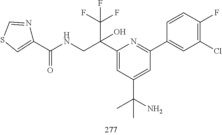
C1(C(NCC(C2=CC(C(N)(C)C)=CC(C3=CC(Cl)=C(F)C=C3)=N2)(O)C(F)(F)F)=O)=CSC=N1
